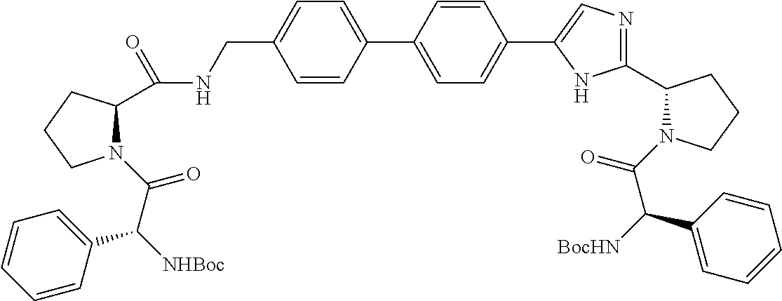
C1=CC(C2=CC=C(C3=CN=C(C4N(C(=O)C([BocHN])C5=CC=CC=C5)CCC4)N3)C=C2)=CC=C1CNC(C1N(C(=O)C([NHBoc])C2=CC=CC=C2)CCC1)=O
